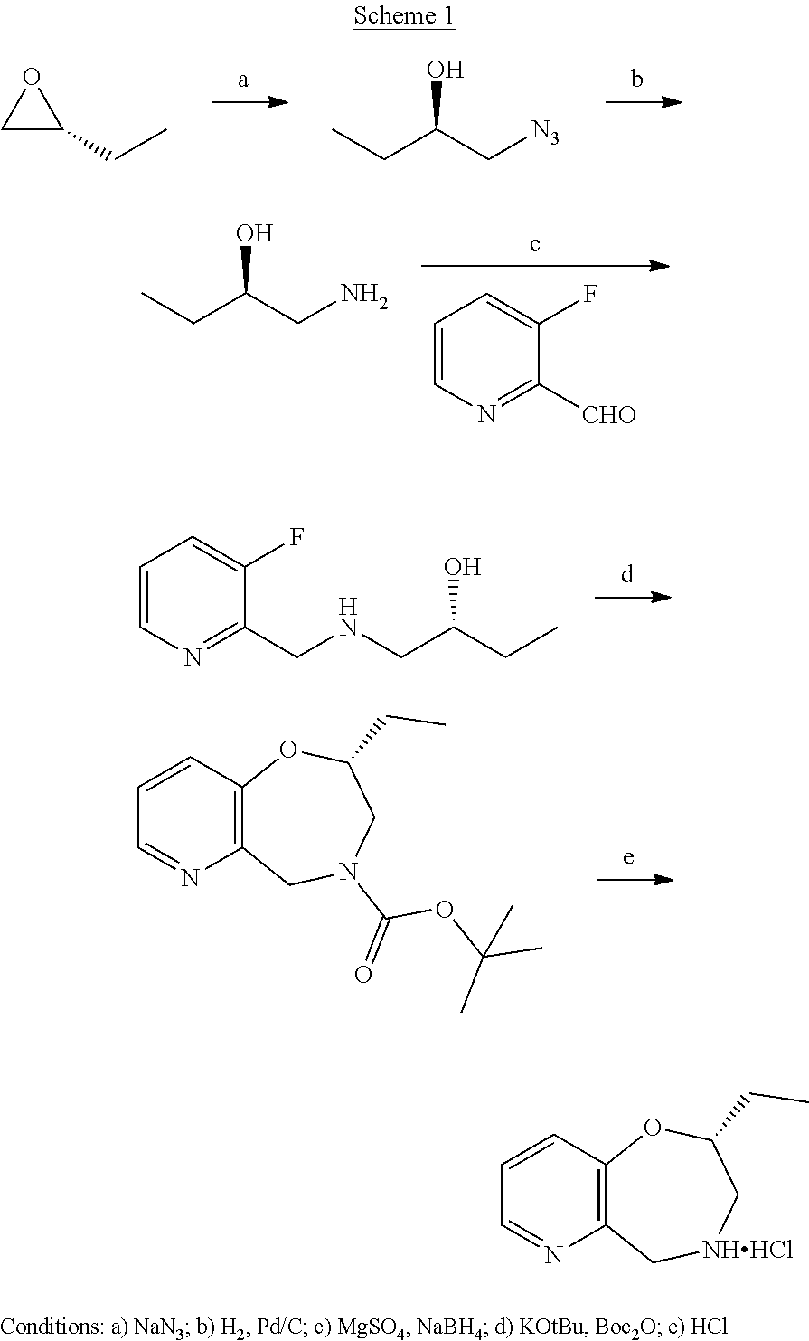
C1C(CC)O1.CCC(O)C[N3].C1=CN=C([CHO])C(F)=C1.CCC(O)CN.C1=CN=C(CNCC(O)CC)C(F)=C1.C1=CC2=C(N=C1)CN(C(OC(C)(C)C)=O)CC(CC)O2.C1=CC2=C(N=C1)C[NHHCl]CC(CC)O2
